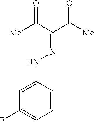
C1=CC(NN=C(C([Me])=O)C([Me])=O)=CC(F)=C1
